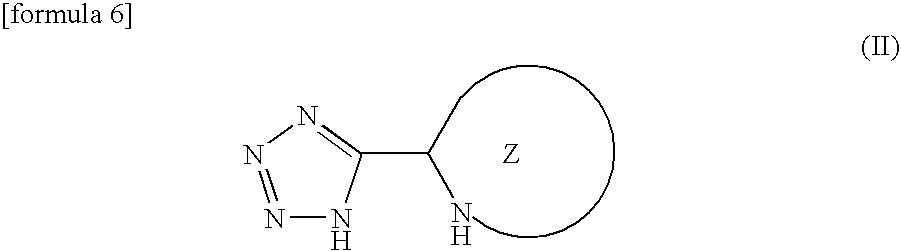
N1=NN=C(C(C)N)N1
